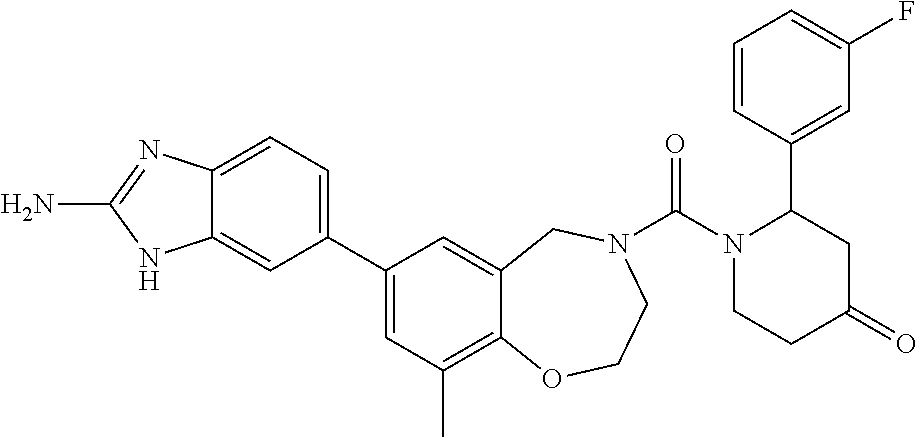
C12=CC=C(C3=CC(C)=C4C(=C3)CN(C(N3CCC(=O)CC3C3=CC(F)=CC=C3)=O)CCO4)C=C1NC(N)=N2
